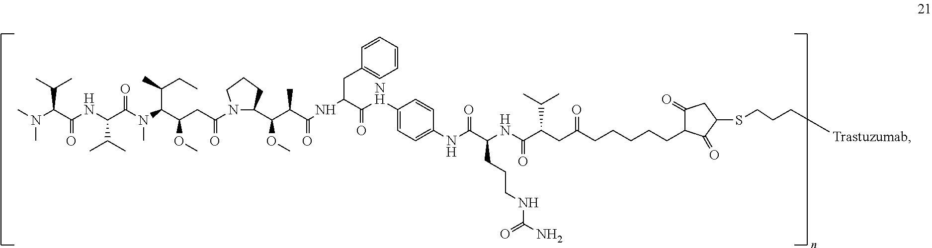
CN(C(C(NC(C(N(C(C(CC(N1C(C(C(C)C(NC(CC2=CC=CC=C2)C(NC2=CC=C(NC(C(CCCNC(=O)N)NC(C(CC(CCCCCC3C(=O)CC(SCCC[Trastuzumab])C3=O)=O)C(C)C)=O)=O)C=C2)=O)=O)OC)CCC1)=O)OC)C(CC)C)C)=O)C(C)C)=O)C(C)C)C
